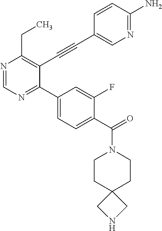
N1=CN=C(C2=CC=C(C(N3CCC4(CC3)CNC4)=O)C(F)=C2)C(C#CC2=CN=C(N)C=C2)=C1CC
